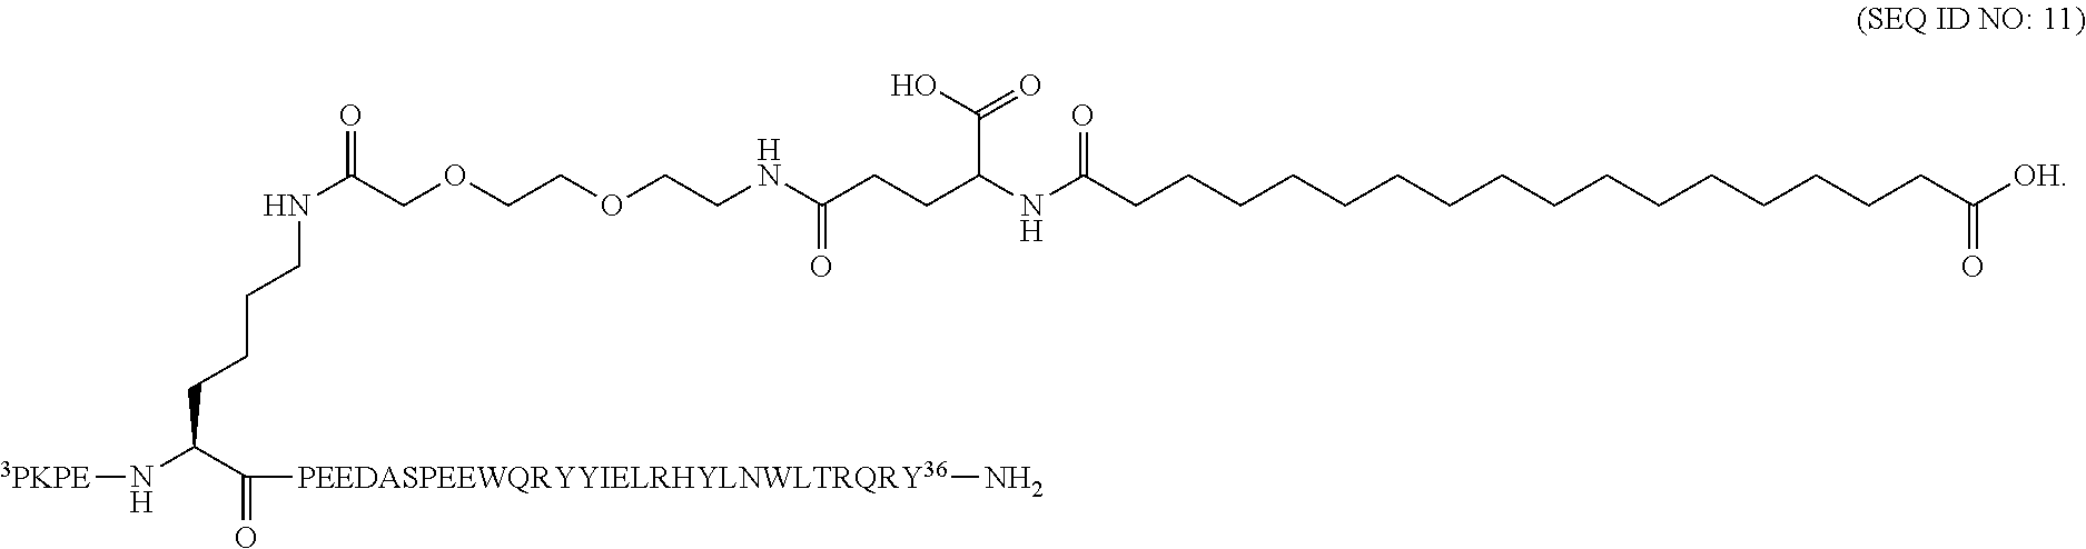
N(C(COCCOCCNC(=O)CCC(NC(CCCCCCCCCCCCCCCCC(=O)[OH])=O)C(O)=O)=O)CCCCC(C(=O)[PEEDASPEEWQRYYIELRHYLNWLTRQRY36]N)N[3PKPE]
